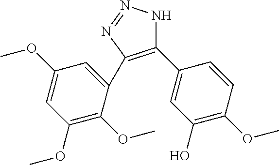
C1(C2=CC(O)=C(OC)C=C2)=C(C2=CC(OC)=CC(OC)=C2OC)N=NN1
